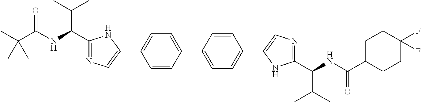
C1(C(NC(C(C)(C)C)=O)C(C)C)=NC=C(C2=CC=C(C3=CC=C(C4=CN=C(C(NC(=O)C5CCC(F)(F)CC5)C(C)C)N4)C=C3)C=C2)N1
